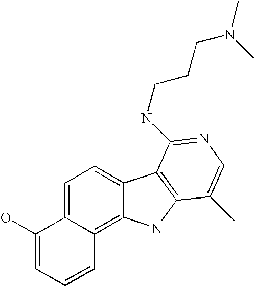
C1=C2C(=C3C(=C1)C1=C(N3)C(C)=CN=C1NCCCN(C)C)C=CC=C2O
